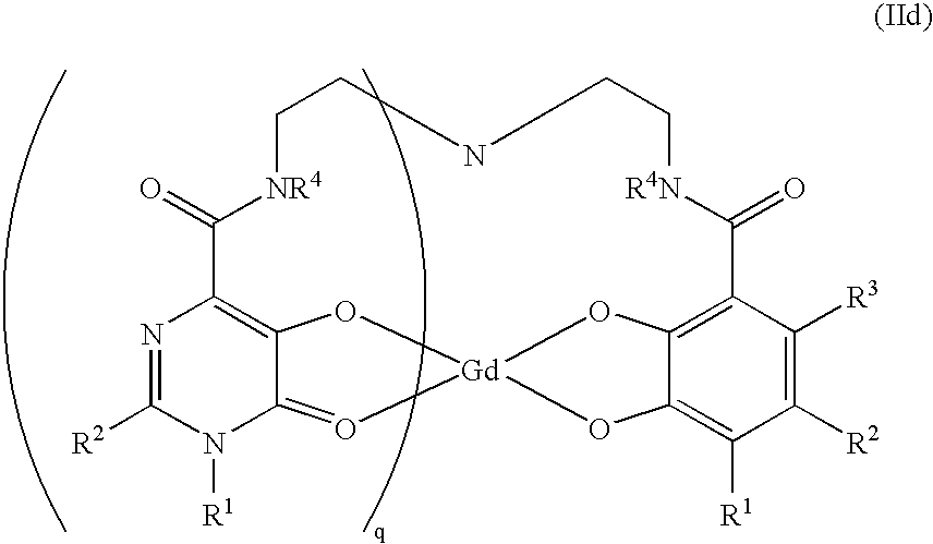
N1=C([R2])N([R1])C2=O[Gd]34OC2=C1C(=O)[NR4]CCNCC[R4N]C(=O)C1=C(C(=C([R1])C([R2])=C1[R3])O3)O4
